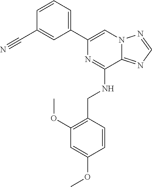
C1(C2=CN3C(=NC=N3)C(NCC3=C(OC)C=C(OC)C=C3)=N2)=CC=CC(C#N)=C1
